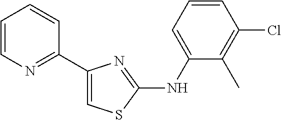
C1=CN=C(C2=CSC(NC3=CC=CC(Cl)=C3C)=N2)C=C1
